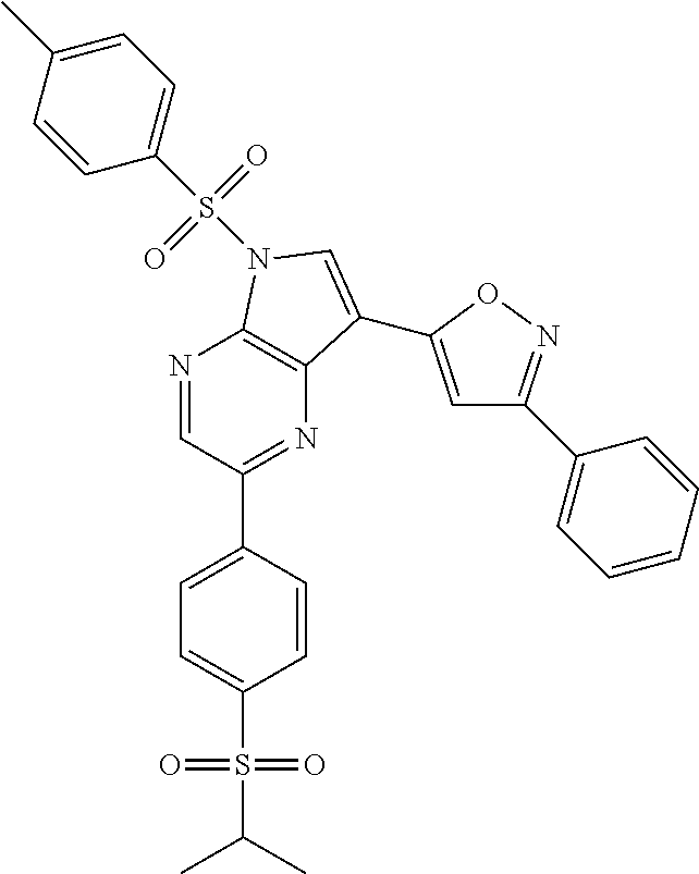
N1=CC(C2=CC=C(S(=O)(=O)C(C)C)C=C2)=NC2=C1N(S(=O)(=O)C1=CC=C(C)C=C1)C=C2C1=CC(C2=CC=CC=C2)=NO1
